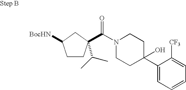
C1CC(C(=O)N2CCC(C3=CC=CC=C3[CF3])(O)CC2)(C(C)C)CC1[BocHN]
